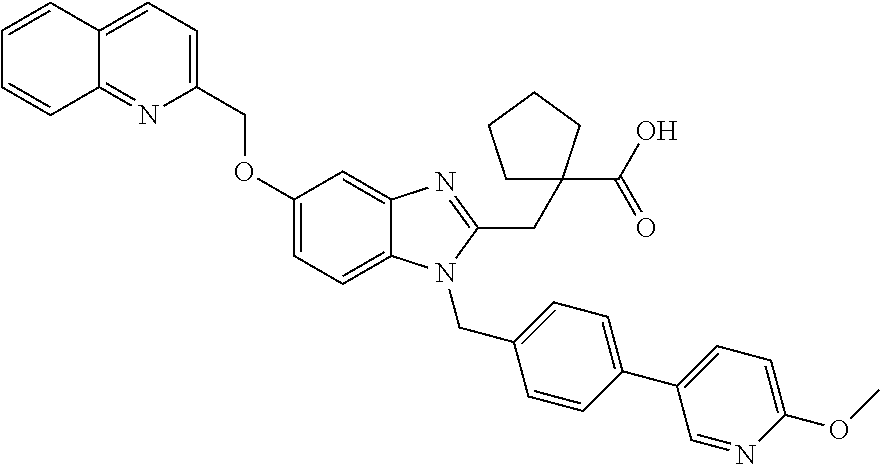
C12=CC=C(COC3=CC=C4C(=C3)N=C(CC3(C(O)=O)CCCC3)N4CC3=CC=C(C4=CC=C(OC)N=C4)C=C3)N=C1C=CC=C2
